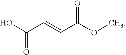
C(=O)(O)C=CC(OC)=O
